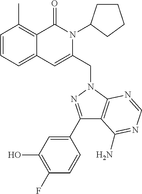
C1=CC=C2C(=C1C)C(=O)N(C1CCCC1)C(CN1C3=C(C(C4=CC(O)=C(F)C=C4)=N1)C(N)=NC=N3)=C2
